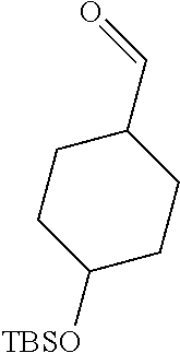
C1CC([TBSO])CCC1C=O
